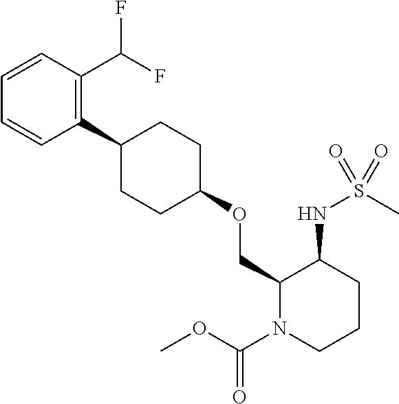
C1=CC(C(F)F)=C(C2CCC(OCC3N(C(OC)=O)CCCC3NS(C)(=O)=O)CC2)C=C1
